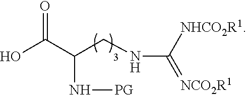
N(C(CNC(=[NCO2R1])[NHCO2R1])C(O)=O)[PG]
